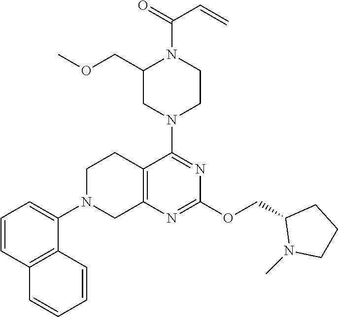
C12=C(N=C(OCC3N(C)CCC3)N=C1N1CCN(C(=O)C=C)C(COC)C1)CN(C1=CC=CC3=C1C=CC=C3)CC2
